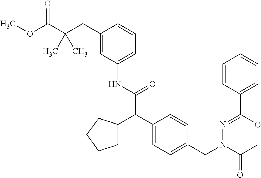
C1=CC(C2=NN(CC3=CC=C(C(C(NC4=CC=CC(CC(C(OC)=O)(C)C)=C4)=O)C4CCCC4)C=C3)C(=O)CO2)=CC=C1
